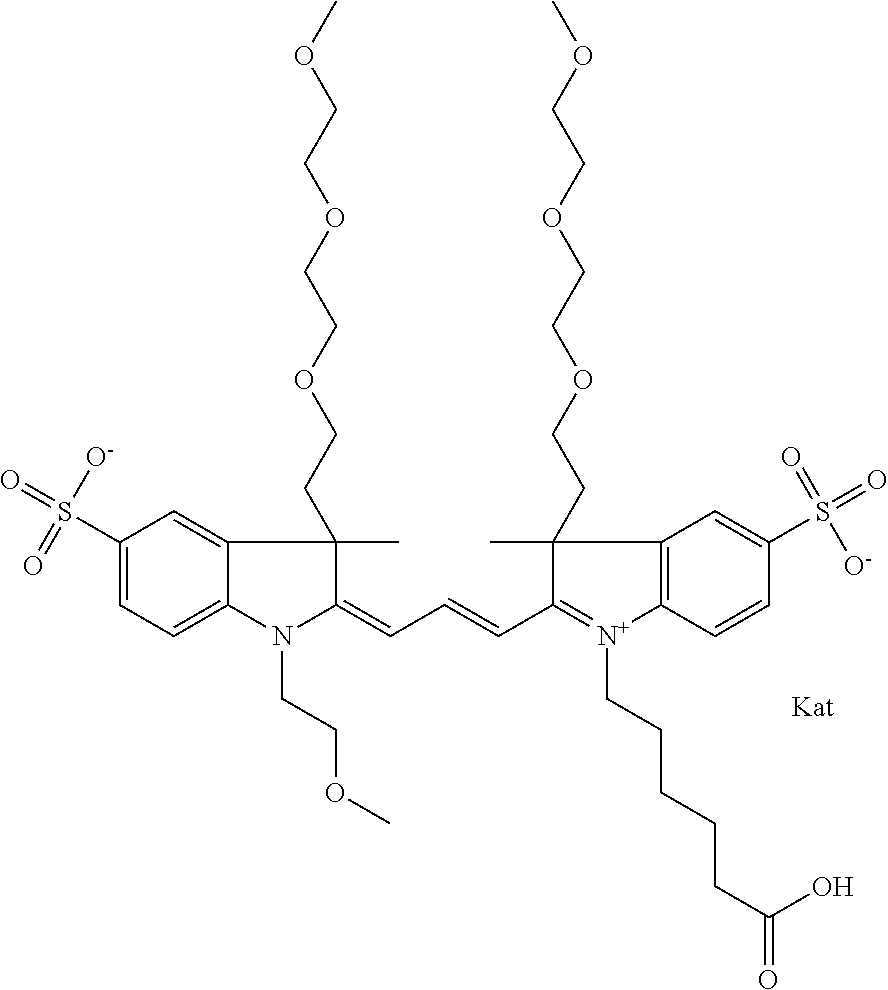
C1(S(=O)([O-])=O)=CC=C2C(=C1)C(C)(CCOCCOCCOC)C(=CC=CC1=[N+](CCCCCC(=O)O)C3=C(C=C(S(=O)(=O)[O-])C=C3)C1(C)CCOCCOCCOC)N2CCOC
